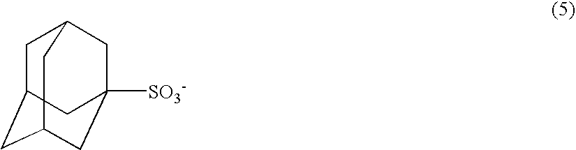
C1C2CC3CC([SO3-])(CC1C3)C2
